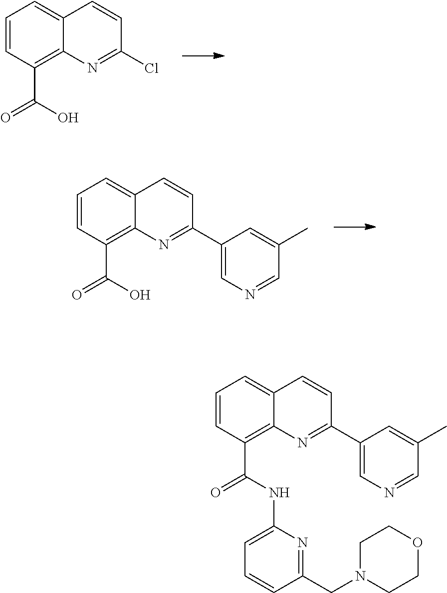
C1=CC(C(=O)O)=C2C(=C1)C=CC(Cl)=N2.C1=CC(C(=O)O)=C2C(=C1)C=CC(C1=CN=CC(C)=C1)=N2.C1=CC(C(=O)NC2=CC=CC(CN3CCOCC3)=N2)=C2C(=C1)C=CC(C1=CN=CC(C)=C1)=N2
